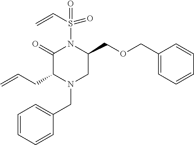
C1=CC=CC(CN2C(CC=C)C(=O)N(S(C=C)(=O)=O)C(COCC3=CC=CC=C3)C2)=C1
